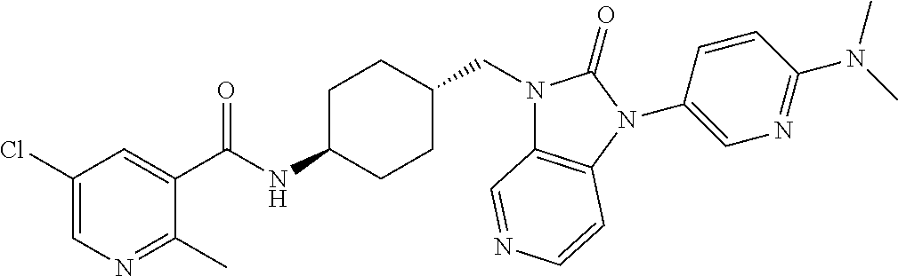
C1(Cl)=CN=C(C)C(C(NC2CCC(CN3C4=C(N(C5=CN=C(N(C)C)C=C5)C3=O)C=CN=C4)CC2)=O)=C1
